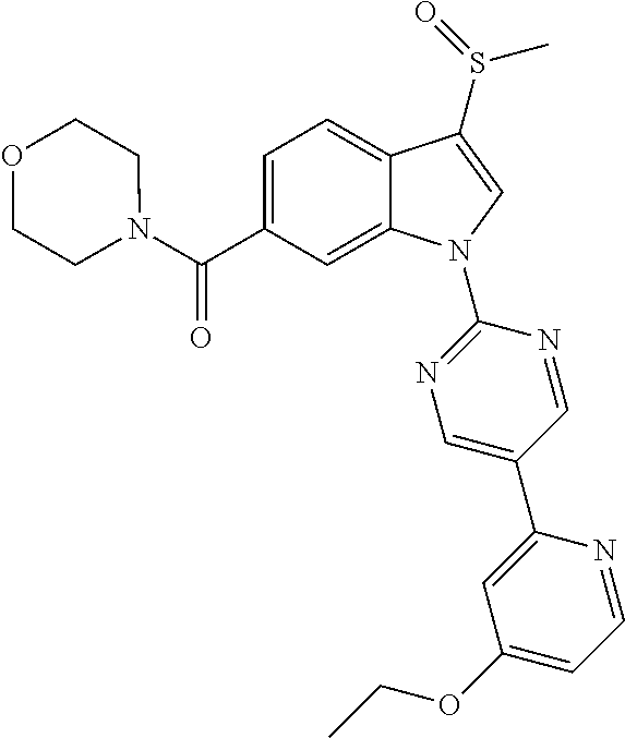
C(C1=CC=C2C(=C1)N(C1=NC=C(C3=CC(OCC)=CC=N3)C=N1)C=C2S(C)=O)(=O)N1CCOCC1
